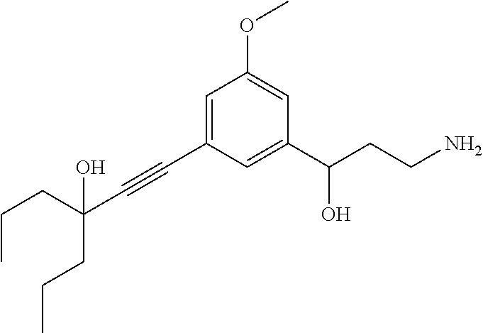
C1=C(C#CC(CCC)(CCC)O)C=C(C(CCN)O)C=C1OC
